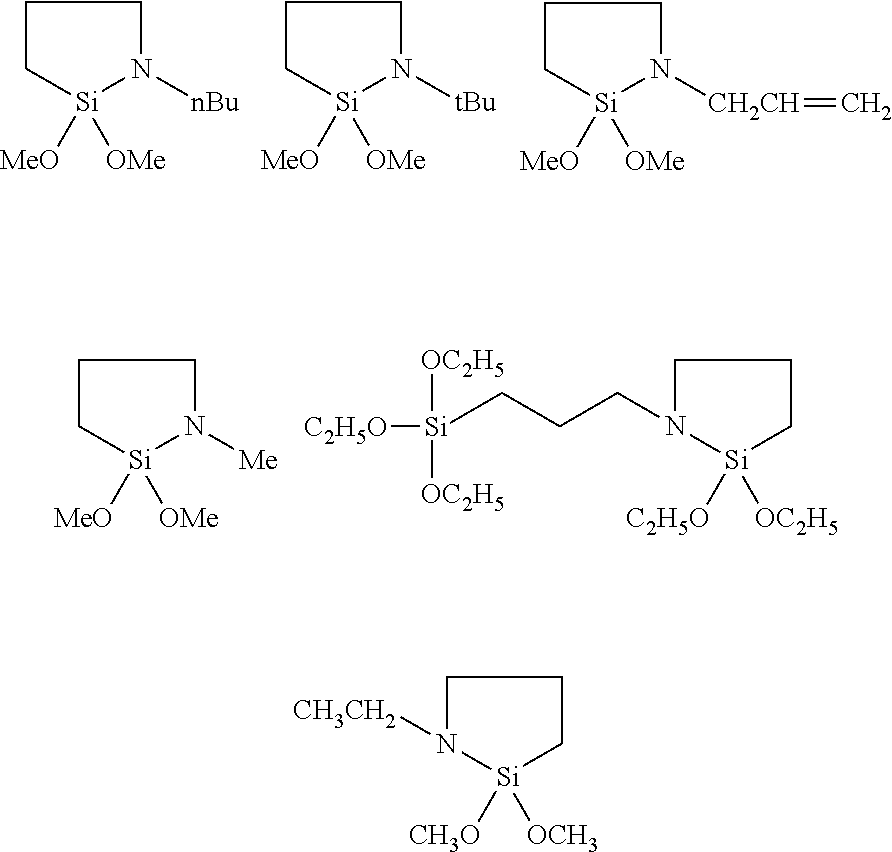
C1[Si]([MeO])([OMe])N([nBu])CC1.C1[Si]([MeO])([OMe])N([tBu])CC1.C1[Si]([MeO])([OMe])N([CH2CH]=C)CC1.C1[Si]([MeO])([OMe])N([Me])CC1.N1(CCC[Si]([C2H5O])([OC2H5])[OC2H5])[Si]([C2H5O])([OC2H5])CCC1.N1([CH3CH2])[Si]([CH3O])([OCH3])CCC1
